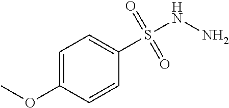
C1=C(OC)C=CC(S(NN)(=O)=O)=C1
